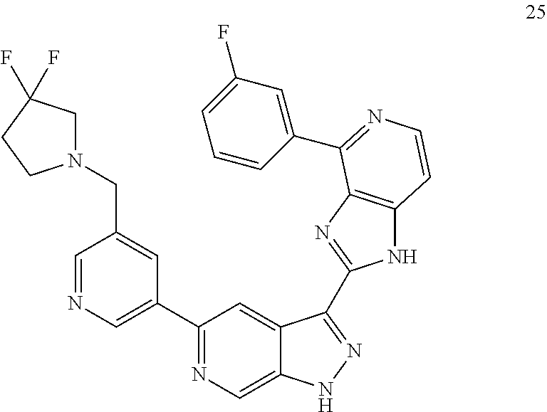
C1=NC=C(C2=NC=C3C(=C2)C(C2=NC4=C(N2)C=CN=C4C2=CC(F)=CC=C2)=NN3)C=C1CN1CC(F)(F)CC1
